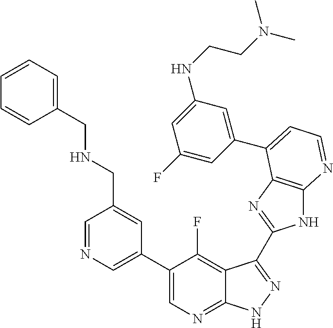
C1=NC=C(C2=CN=C3C(=C2F)C(C2=NC4=C(N2)N=CC=C4C2=CC(NCCN(C)C)=CC(F)=C2)=NN3)C=C1CNCC1=CC=CC=C1
